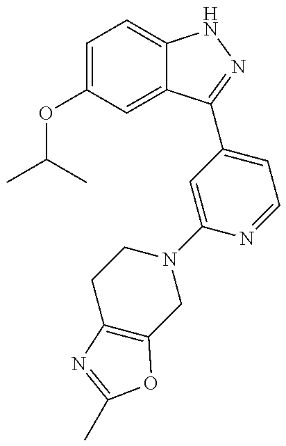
CC(C)OC1=CC=C2C(=C1)C(C1=CC=NC(N3CCC4=C(C3)OC(C)=N4)=C1)=NN2
